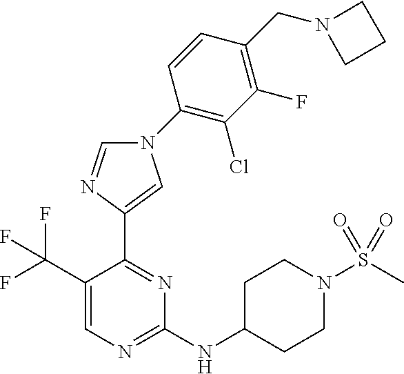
C1=NC(C2=NC(NC3CCN(S(C)(=O)=O)CC3)=NC=C2C(F)(F)F)=CN1C1=C(Cl)C(F)=C(CN2CCC2)C=C1
